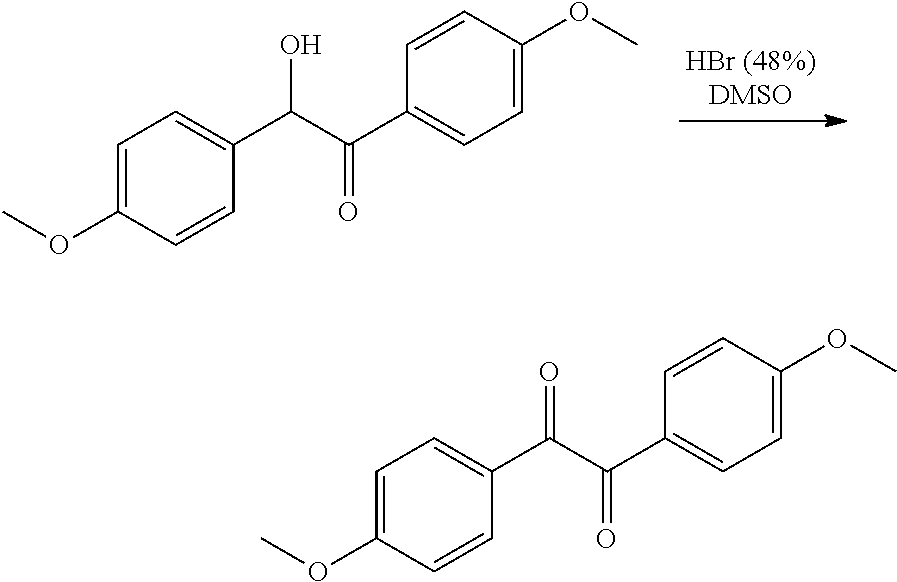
C1=C(OC)C=CC(C(C(C2=CC=C(OC)C=C2)=O)O)=C1.C1=C(OC)C=CC(C(C(C2=CC=C(OC)C=C2)=O)=O)=C1
